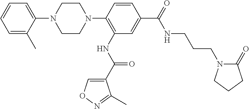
C1=CC(N2CCN(C3=CC=CC=C3C)CC2)=C(NC(=O)C2=CON=C2C)C=C1C(=O)NCCCN1C(=O)CCC1
